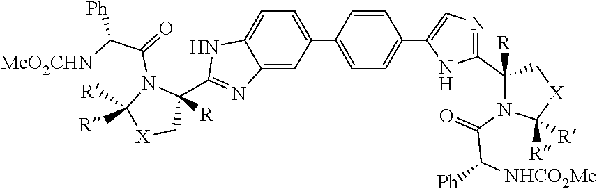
C12=CC(C3=CC=C(C4=CN=C(C5([R])N(C(=O)C([Ph])[NHCO2Me])C([R])([R])[X]C5)N4)C=C3)=CC=C1NC(C1([R])N(C(=O)C([MeO2CHN])[Ph])C([R])([R])[X]C1)=N2
